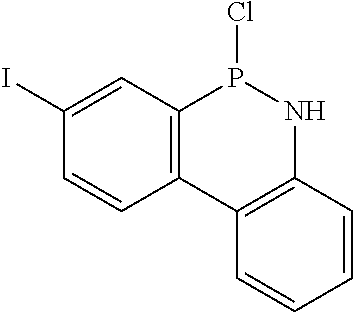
C12=C(C=C(I)C=C1)P(Cl)NC1=C2C=CC=C1
